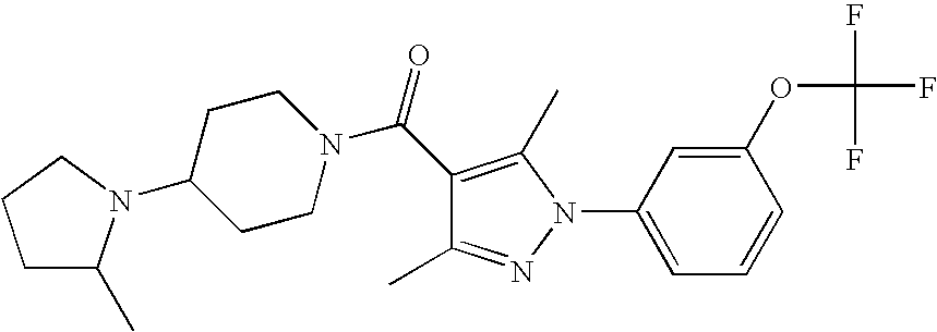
C1(C(=O)N2CCC(N3C(C)CCC3)CC2)=C(C)N(C2=CC=CC(OC(F)(F)F)=C2)N=C1C
